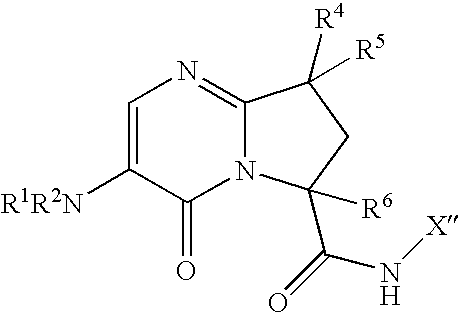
C1=C([R1R2N])C(=O)N2C(=N1)C([R4])([R5])CC2(C(N[X])=O)[R6]
